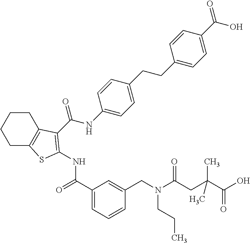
C1(C(=O)NC2=C(C(=O)NC3=CC=C(CCC4=CC=C(C(=O)O)C=C4)C=C3)C3=C(CCCC3)S2)=CC=CC(CN(C(CC(C(O)=O)(C)C)=O)CCC)=C1
